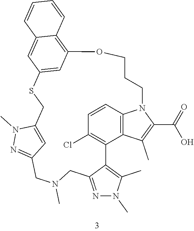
C1=CC2=C3C(=C1Cl)C1=C(C)N(C)N=C1CN(C)CC1=NN(C)C(=C1)CSC1=CC(=C4C(=C1)C=CC=C4)OCCCN2C(C(=O)O)=C3C
